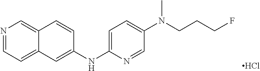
N1=CC=C2C(=C1)C=CC(NC1=CC=C(N(CCCF)C)C=N1)=C2.Cl
